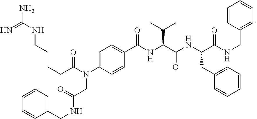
N=C(NCCCCC(N(C1=CC=C(C(NC(C(NC(C(NCC2=CC=CC=C2)=O)CC2=CC=CC=C2)=O)C(C)C)=O)C=C1)CC(NCC1=CC=CC=C1)=O)=O)N
